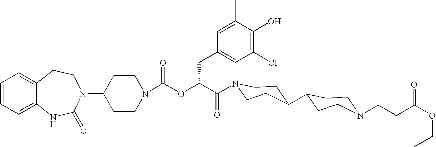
C12=CC=CC=C1NC(=O)N(C1CCN(C(OC(C(=O)N3CCC(C4CCN(CCC(OCC)=O)CC4)CC3)CC3=CC(Cl)=C(O)C(C)=C3)=O)CC1)CC2
